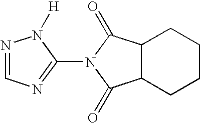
C12C(CCCC1)C(=O)N(C1=NC=NN1[H])C2=O
